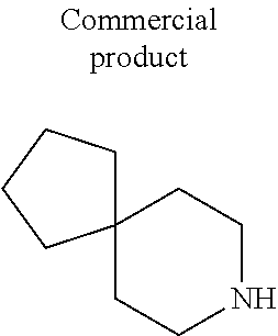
C12(CCNCC1)CCCC2
